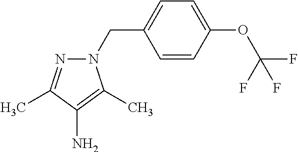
N1(CC2=CC=C(OC(F)(F)F)C=C2)N=C(C)C(N)=C1C
